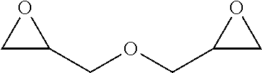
C1C(COCC2CO2)O1
